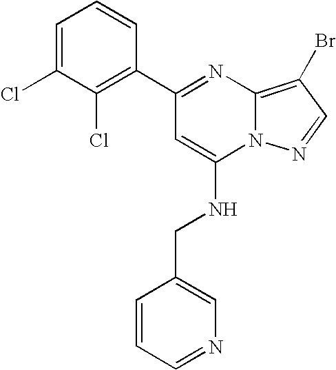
C1(C2=NC3=C(Br)C=NN3C(NCC3=CN=CC=C3)=C2)=C(Cl)C(Cl)=CC=C1
